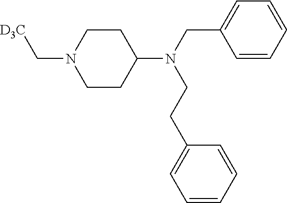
[D3C]CN1CCC(N(CC2=CC=CC=C2)CCC2=CC=CC=C2)CC1
